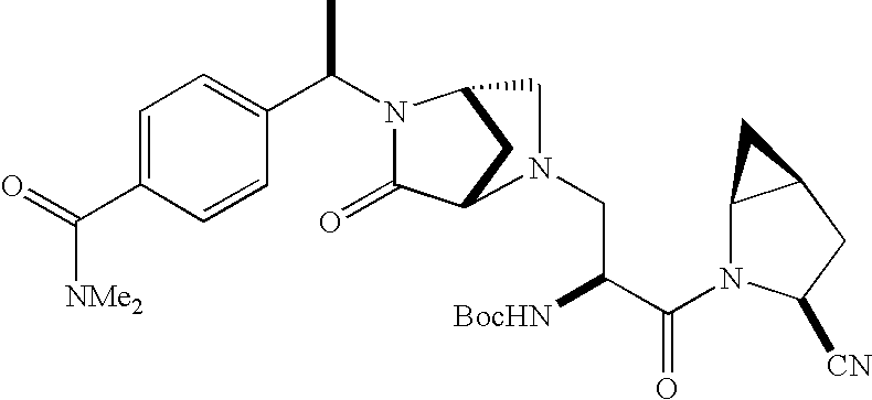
C1=C(C(=O)[NMe2])C=CC(C(C)N2C(=O)C3CC2CN3CC([BocHN])C(=O)N2C3C(CC2[CN])C3)=C1
